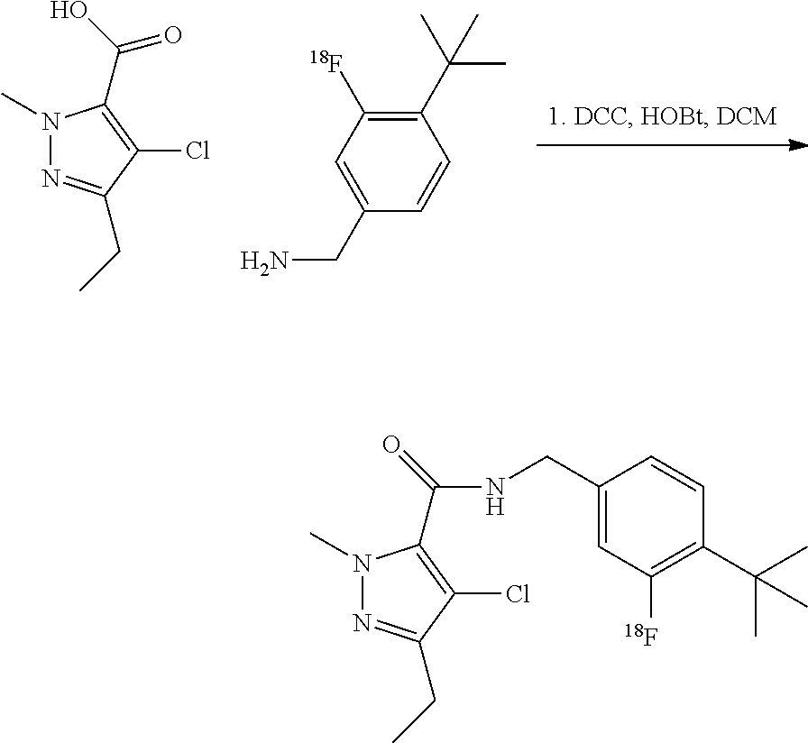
C1(C(C)(C)C)=C([18F])C=C(CN)C=C1.N1(C)N=C(CC)C(Cl)=C1C(O)=O.N1(C)N=C(CC)C(Cl)=C1C(NCC1=CC([18F])=C(C(C)(C)C)C=C1)=O
